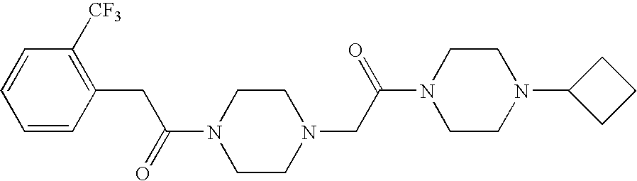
O=C(CC1=C([CF3])C=CC=C1)N1CCN(CC(N2CCN(C3CCC3)CC2)=O)CC1
